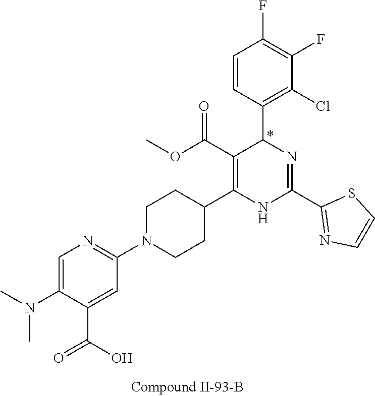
C1(F)=C(F)C=CC(C2N=C(C3=NC=CS3)NC(C3CCN(C4=NC=C(N(C)C)C(C(O)=O)=C4)CC3)=C2C(OC)=O)=C1Cl
